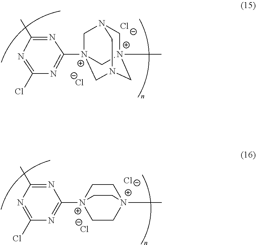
C1(Cl)=NC(C)=NC([N+]23CN4C[N+](C)(CN(C2)C4)C3)=N1.[Cl-].[Cl-].[N+]12(C)CC[N+](C3=NC(Cl)=NC(C)=N3)(CC1)CC2.[Cl-].[Cl-]
